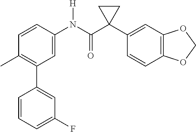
C1=CC(N(C(C2(C3=CC4=C(C=C3)OCO4)CC2)=O)[H])=CC(C2=CC(F)=CC=C2)=C1C
